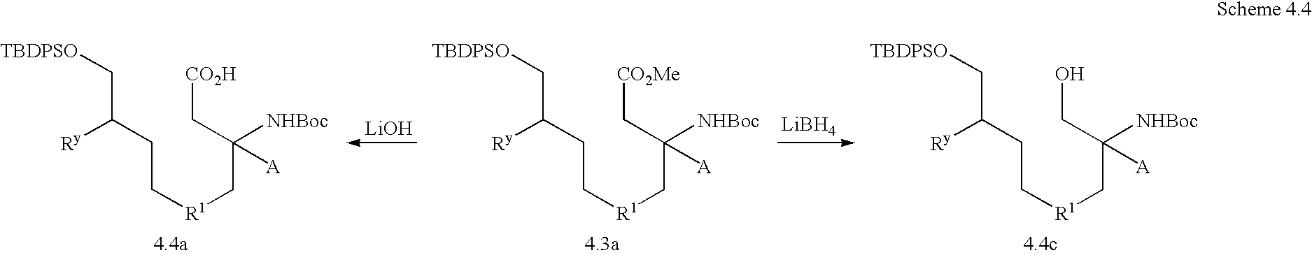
C(C(CC[R1]CC(C[CO2H])([A])[NHBoc])[Ry])[TBDPSO].C(C(CC[R1]CC(C[CO2Me])([A])[NHBoc])[Ry])[TBDPSO].C(C(CC[R1]CC(CO)([A])[NHBoc])[Ry])[TBDPSO].[LiOH].[LiBH4]
